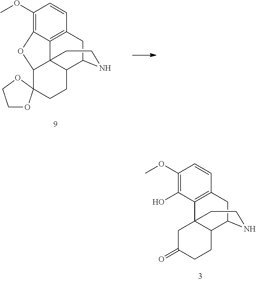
C1(OC)=C2C3=C(C=C1)CC1C4C3(C(O2)C2(CC4)OCCO2)CCN1.C1(OC)=C(O)C2=C(C=C1)CC1C3C2(CC(=O)CC3)CCN1
